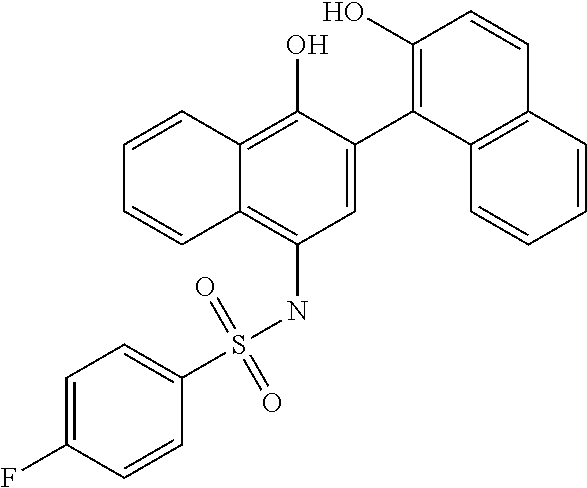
C1=C(C2=C(O)C=CC3=C2C=CC=C3)C(O)=C2C(=C1NS(C1=CC=C(F)C=C1)(=O)=O)C=CC=C2
